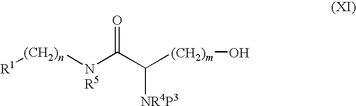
[(CH2)n]([NR5]C(C([(CH2)m]O)[NR4P3])=O)[R1]
